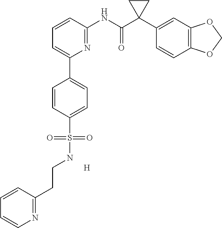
[H].C1=CC(NC(C2(C3=CC4=C(C=C3)OCO4)CC2)=O)=NC(C2=CC=C(S(NCCC3=NC=CC=C3)(=O)=O)C=C2)=C1
